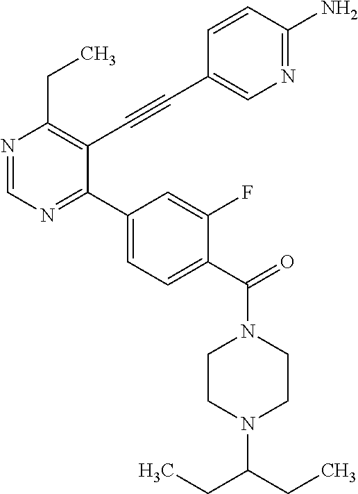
N1=CN=C(C2=CC=C(C(=O)N3CCN(C(CC)CC)CC3)C(F)=C2)C(C#CC2=CN=C(N)C=C2)=C1CC
